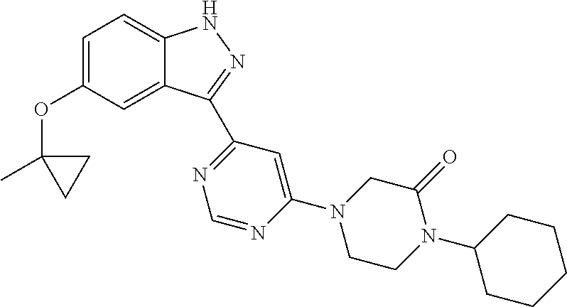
C1=C(OC2(C)CC2)C=C2C(=C1)NN=C2C1=NC=NC(N2CCN(C3CCCCC3)C(=O)C2)=C1
